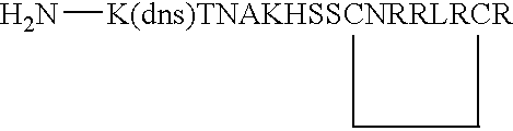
N[K(dns)TNAKHSSCNRRLRCR]
